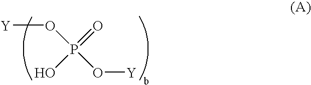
[Y]OP(=O)(O)O[Y]
